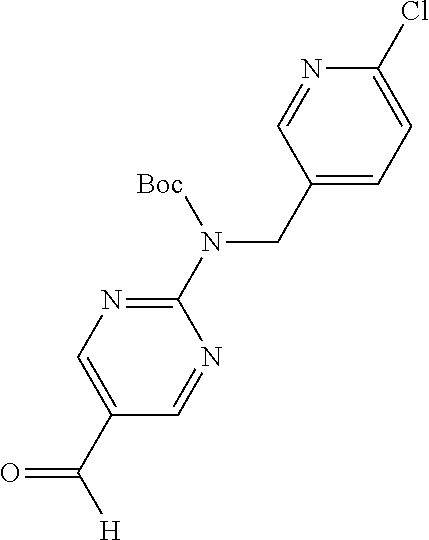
C1(CN(C2=NC=C(C([H])=O)C=N2)[Boc])=CC=C(Cl)N=C1
